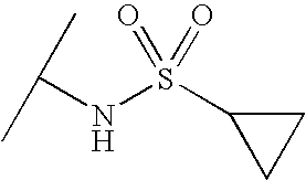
CC(C)NS(C1CC1)(=O)=O
